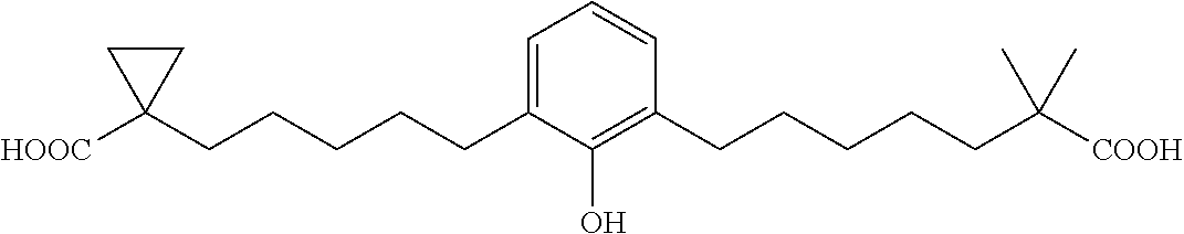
C1=C(CCCCCC2([HOOC])CC2)C(O)=C(CCCCCC([COOH])(C)C)C=C1
